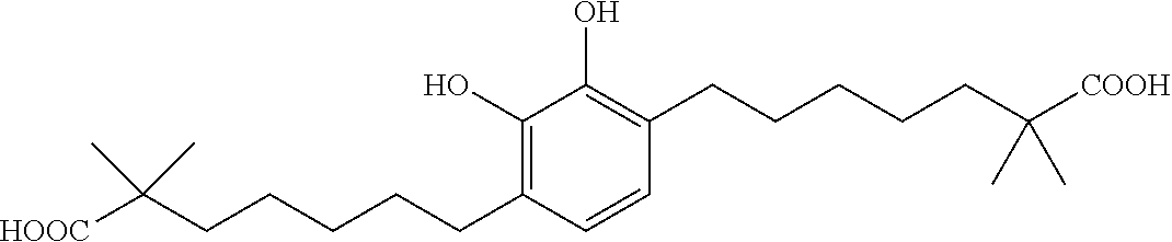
C1(O)=C(CCCCCC(C)(C)[HOOC])C=CC(CCCCCC(C)(C)[COOH])=C1O
